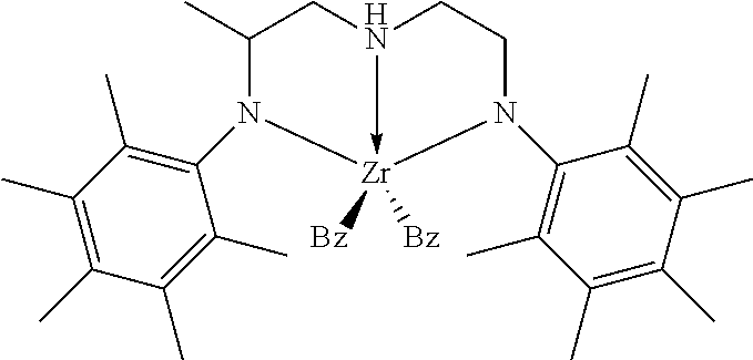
C1(C)N(C2=C(C)C(C)=C(C)C(C)=C2C)[Zr]2([Bz])([Bz])-N(C1)CCN2C1=C(C)C(C)=C(C)C(C)=C1C
